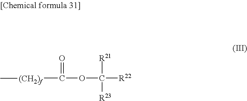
[R21]C([R22])(OC(=O)[(CH2)f]C)[R23]
